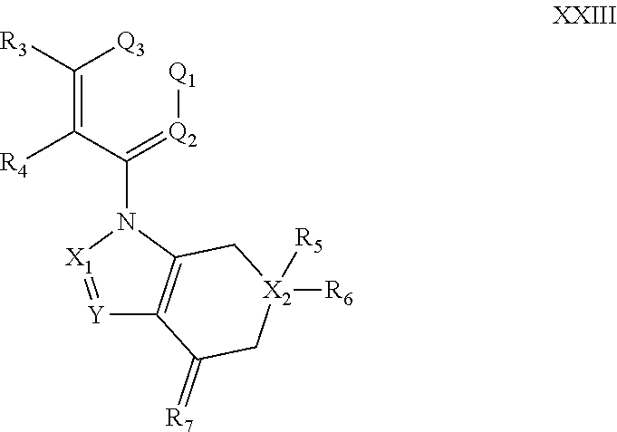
[Y]1=[X1]N(C(=[Q2][Q1])C(=C([Q3])[R3])[R4])C2=C1C(=[R7])C[X2]([R5])([R6])C2
